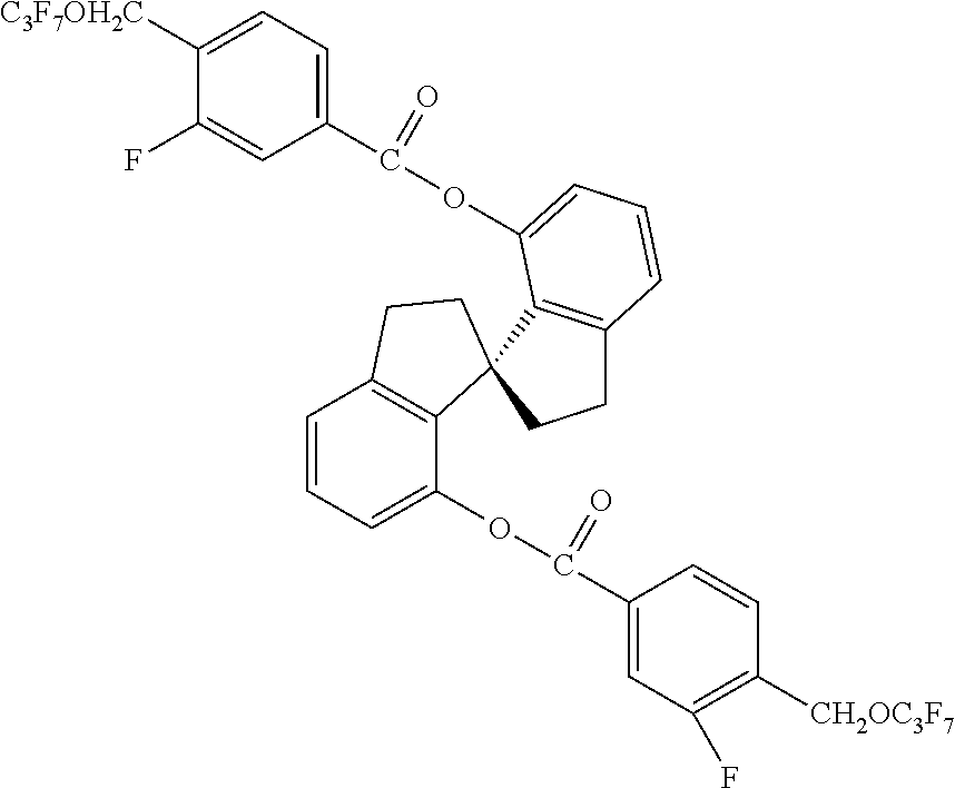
C1(F)=CC(C(OC2=CC=CC3=C2C2(C4=C(C=CC=C4OC(C4=CC(F)=C([CH2OC3F7])C=C4)=O)CC2)CC3)=O)=CC=C1[C3F7OH2C]
